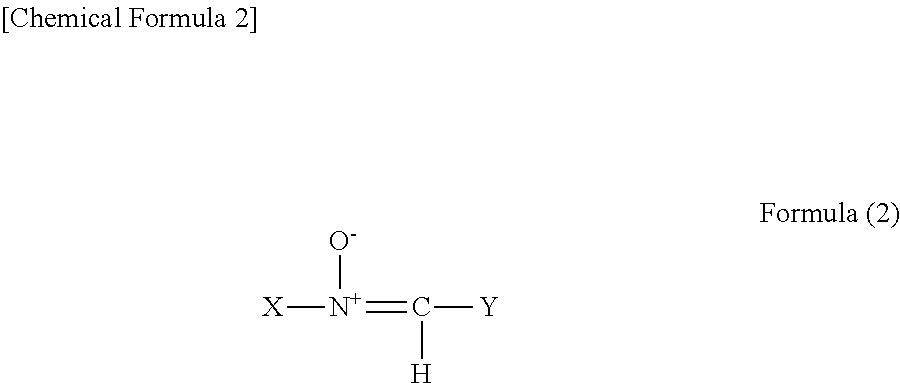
[X][N+](=C([Y])[H])[O-]
